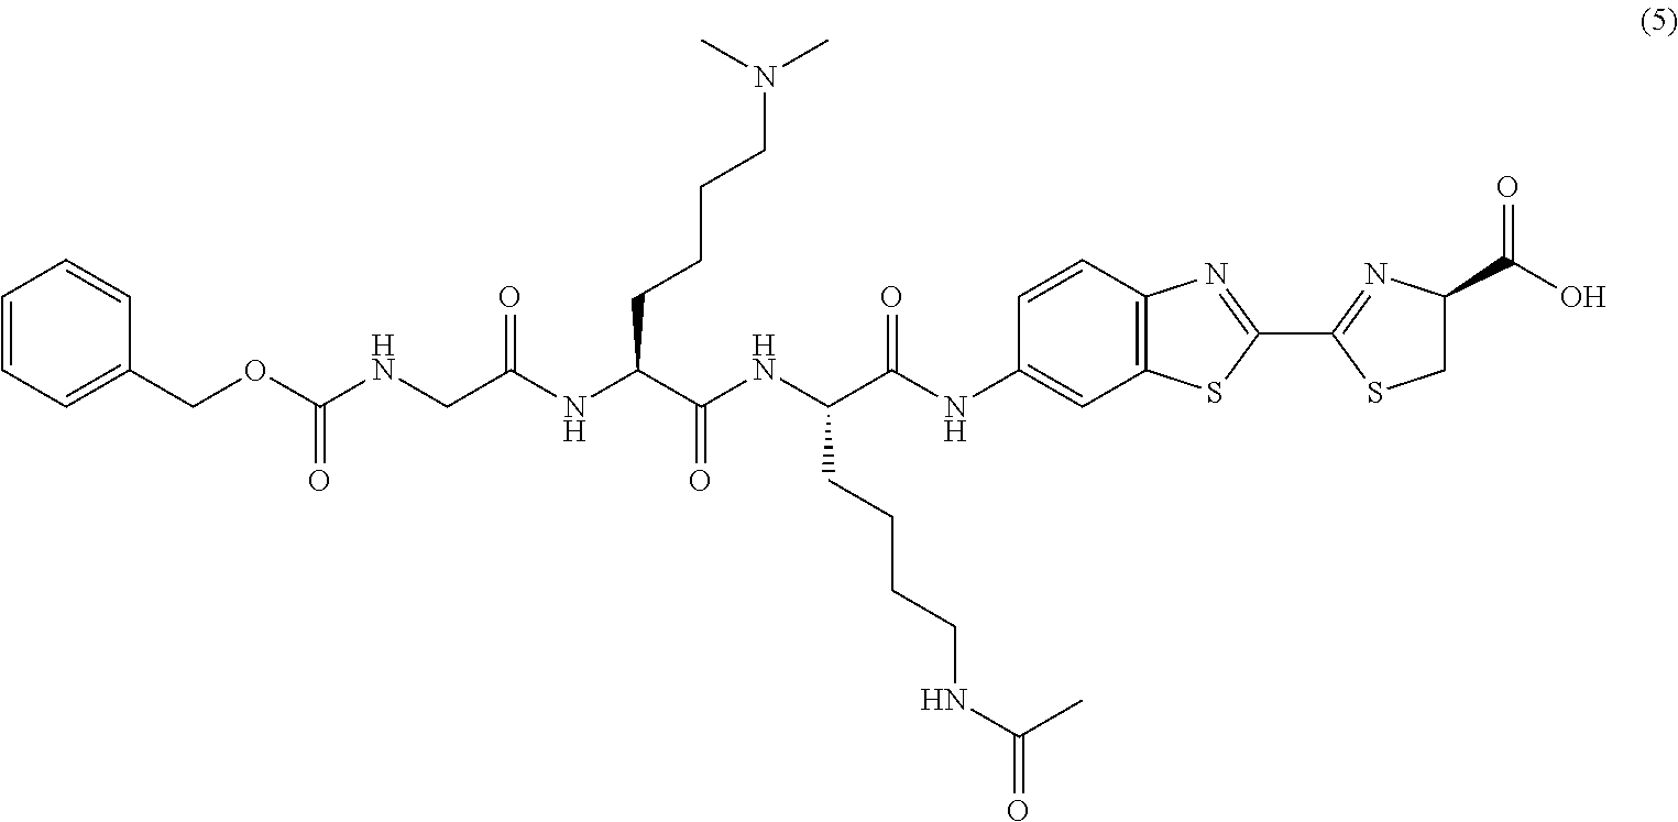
C1(COC(NCC(NC(C(NC(C(NC2=CC3=C(C=C2)N=C(C2=NC(C(O)=O)CS2)S3)=O)CCCCNC(C)=O)=O)CCCCN(C)C)=O)=O)=CC=CC=C1
